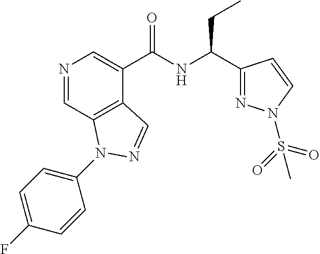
N1=CC2=C(C(C(NC(C3=NN(S(=O)(=O)C)C=C3)CC)=O)=C1)C=NN2C1=CC=C(F)C=C1
